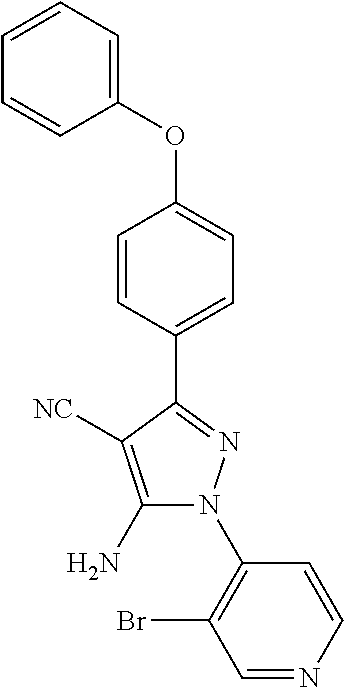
C1(N2C(N)=C([NC])C(C3=CC=C(OC4=CC=CC=C4)C=C3)=N2)=C(Br)C=NC=C1
